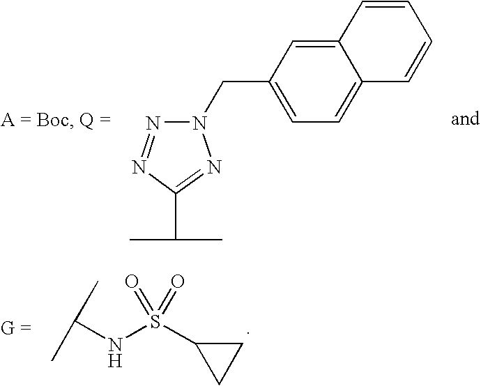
C(NS(C1CC1)(=O)=O)(C)C.N1=NC(C(C)C)=NN1CC1=CC=C2C(=C1)C=CC=C2
